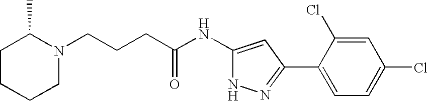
C(CCC(NC1=CC(C2=CC=C(Cl)C=C2Cl)=NN1)=O)N1CCCCC1C
